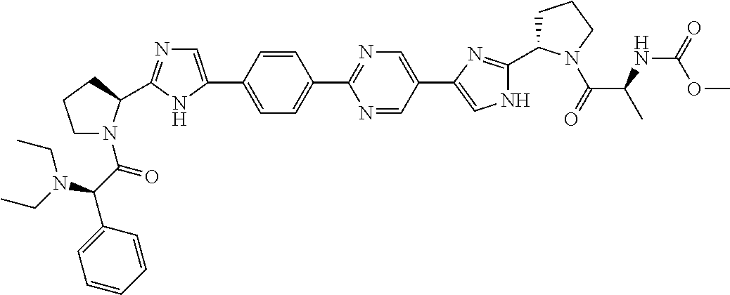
C1=CC(C2=CN=C(C3N(C(C(C4=CC=CC=C4)N(CC)CC)=O)CCC3)N2)=CC=C1C1=NC=C(C2=CNC(C3CCCN3C(=O)C(NC(=O)OC)C)=N2)C=N1
